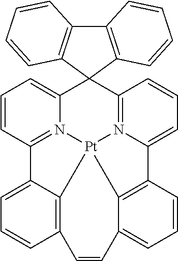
C12(C3=CC=CC4=N3[Pt]35N6=C1C=CC=C6C1=C3C(=CC=C1)C=CC1=C5C4=CC=C1)C1=C(C3=C2C=CC=C3)C=CC=C1
